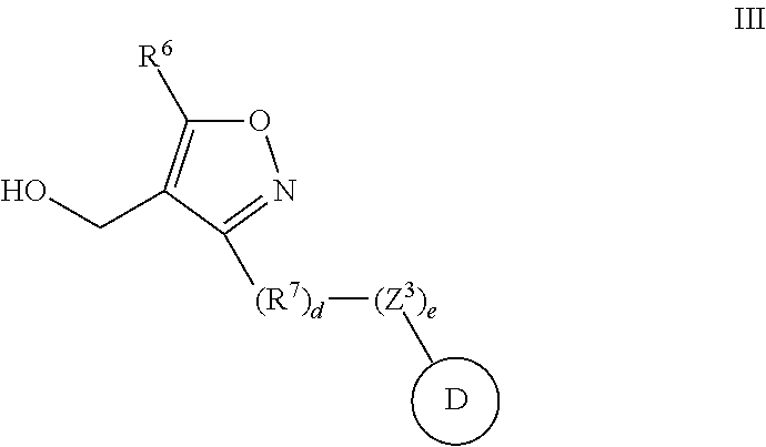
O1C([R6])=C(CO)C([(R7)d][(Z3)e]C)=N1.[D]
